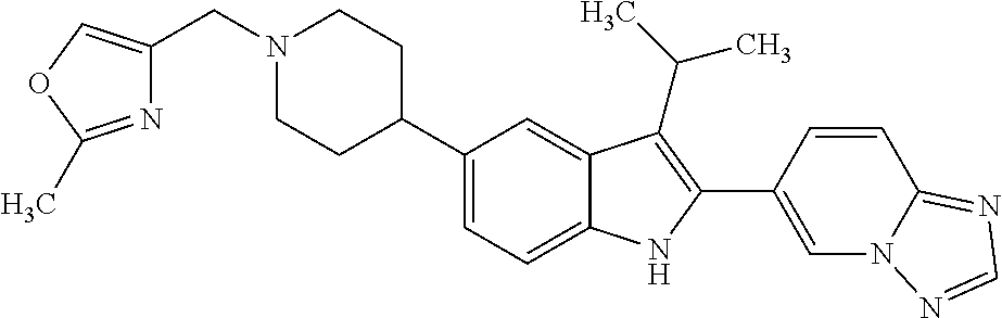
N1(CC2=COC(C)=N2)CCC(C2=CC=C3C(=C2)C(C(C)C)=C(C2=CN4C(=NC=N4)C=C2)N3)CC1
